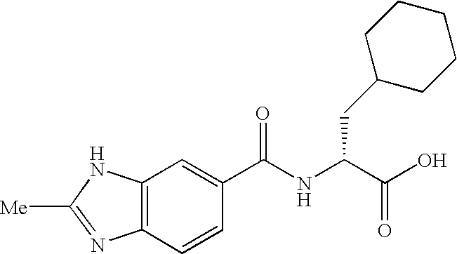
[Me]C1=NC2=C(N1)C=C(C(NC(C(O)=O)CC1CCCCC1)=O)C=C2
